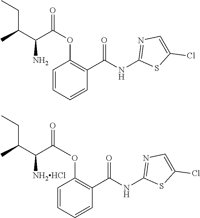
C1=CC=CC(C(NC2=NC=C(Cl)S2)=O)=C1OC(=O)C(C(C)CC)[NH2HCl].C1=CC=CC(C(NC2=NC=C(Cl)S2)=O)=C1OC(=O)C(C(C)CC)N
